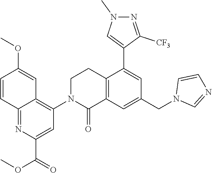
C1N(C2=C3C(=NC(C(=O)OC)=C2)C=CC(OC)=C3)C(=O)C2=C(C1)C(C1=CN(C)N=C1[CF3])=CC(CN1C=NC=C1)=C2
